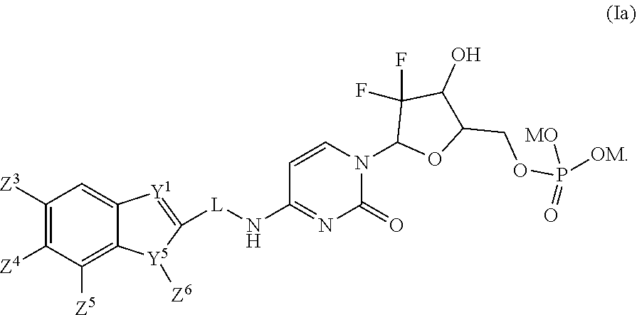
C1([Z3])=C([Z4])C([Z5])=C2C(=C1)[Y1]=C([L]NC1=NC(=O)N(C3OC(COP(=O)([OM])[MO])C(O)C3(F)F)C=C1)[Y5]2[Z6]
